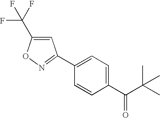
C1=C(C(F)(F)F)ON=C1C1=CC=C(C(=O)C(C)(C)C)C=C1
